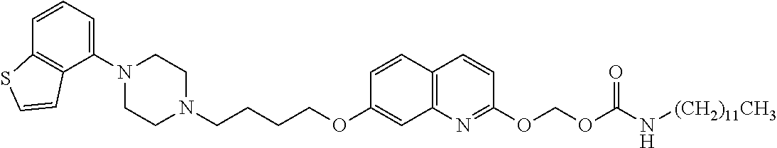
C1N(C2=CC=CC3=C2C=CS3)CCN(CCCCOC2=CC3=C(C=C2)C=CC(OCOC(=O)N[(CH2)11CH3])=N3)C1
